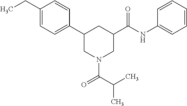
C1(CC)=CC=C(C2CN(C(C(C)C)=O)CC(C(NC3=CC=CC=C3)=O)C2)C=C1
